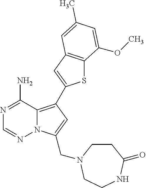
S1C2=C(C=C1C1=C3N(N=CN=C3N)C(CN3CCC(=O)NCC3)=C1)C=C(C)C=C2OC
